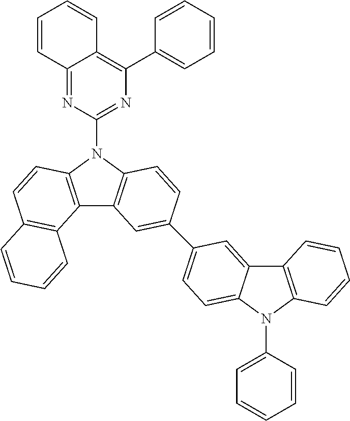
C12=NC(N3C4=C(C5=C3C=CC(C3=CC=C6C(=C3)C3=C(N6C6=CC=CC=C6)C=CC=C3)=C5)C3=C(C=C4)C=CC=C3)=NC(C3=CC=CC=C3)=C1C=CC=C2
